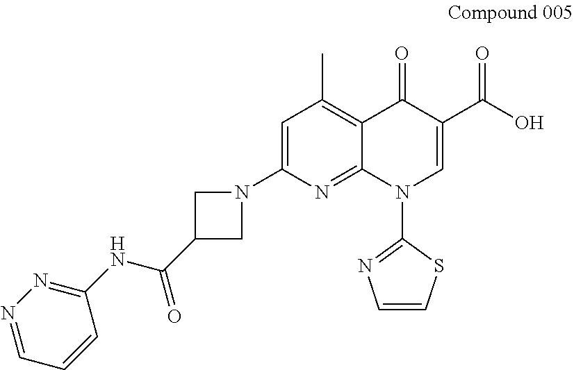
C1=C(N2CC(C(NC3=NN=CC=C3)=O)C2)N=C2C(=C1C)C(=O)C(C(=O)O)=CN2C1=NC=CS1
